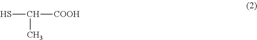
SC([COOH])C
